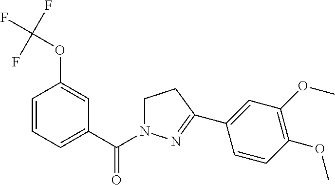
C1N(C(C2=CC=CC(OC(F)(F)F)=C2)=O)N=C(C2=CC(OC)=C(OC)C=C2)C1
